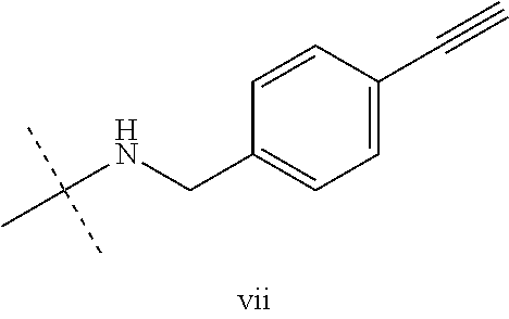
CC(NCC1=CC=C(C#C)C=C1)(C)C
